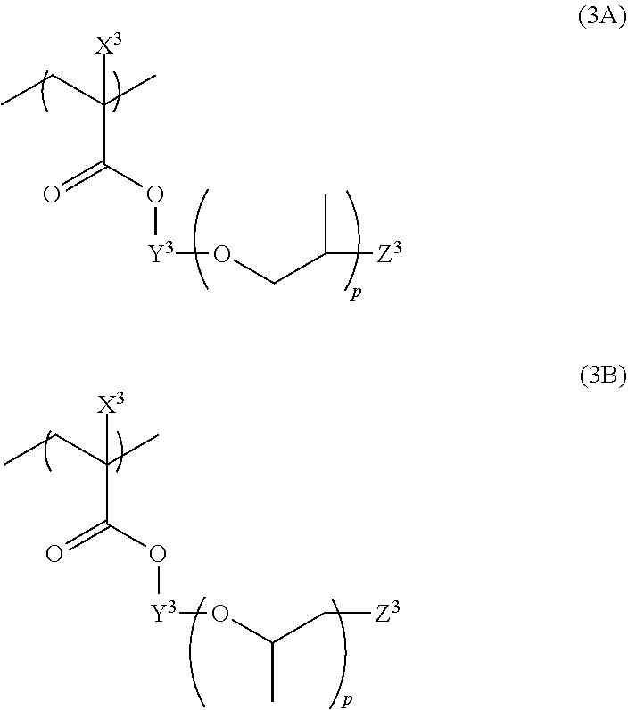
CCC(C)([X3])C(=O)O[Y3]OCC(C)[Z3].CCC(C)([X3])C(=O)O[Y3]OC(C[Z3])C
